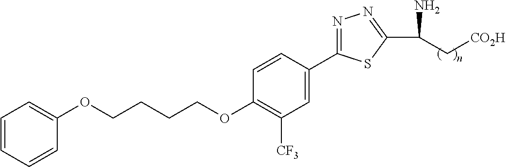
C1(OCCCCOC2=C([CF3])C=C(C3=NN=C(C(N)C[CO2H])S3)C=C2)=CC=CC=C1
